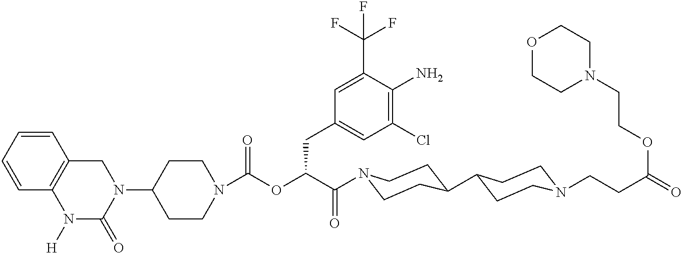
N1(C2CCN(C(=O)OC(C(=O)N3CCC(C4CCN(CCC(=O)OCCN5CCOCC5)CC4)CC3)CC3=CC(Cl)=C(N)C(C(F)(F)F)=C3)CC2)CC2=C(N([H])C1=O)C=CC=C2
